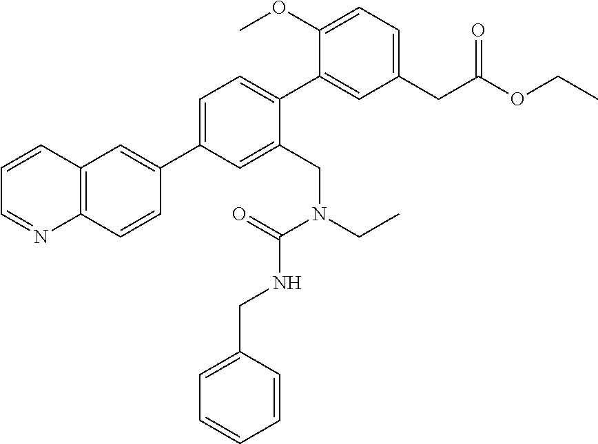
C1=C(C2=CC3=C(C=C2)N=CC=C3)C=C(CN(CC)C(=O)NCC2=CC=CC=C2)C(C2=CC(CC(OCC)=O)=CC=C2OC)=C1
